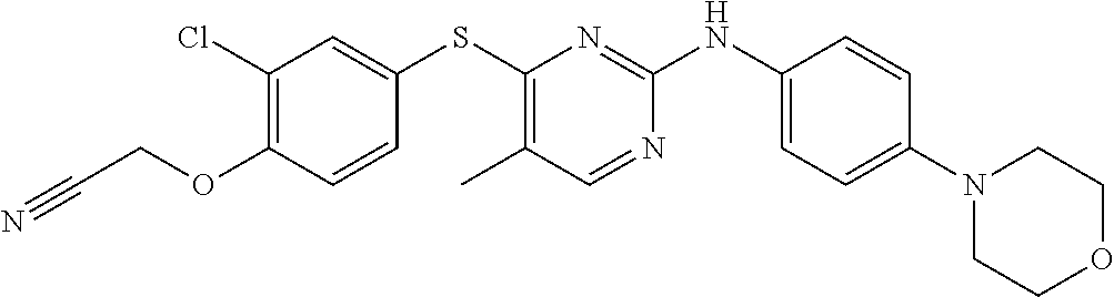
C1(Cl)=C(OCC#N)C=CC(SC2=C(C)C=NC(NC3=CC=C(N4CCOCC4)C=C3)=N2)=C1
